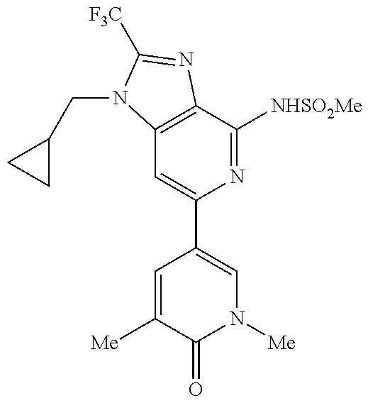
C12=C(C([NHSO2Me])=NC(C3=CN([Me])C(=O)C([Me])=C3)=C1)N=C([F3C])N2CC1CC1
